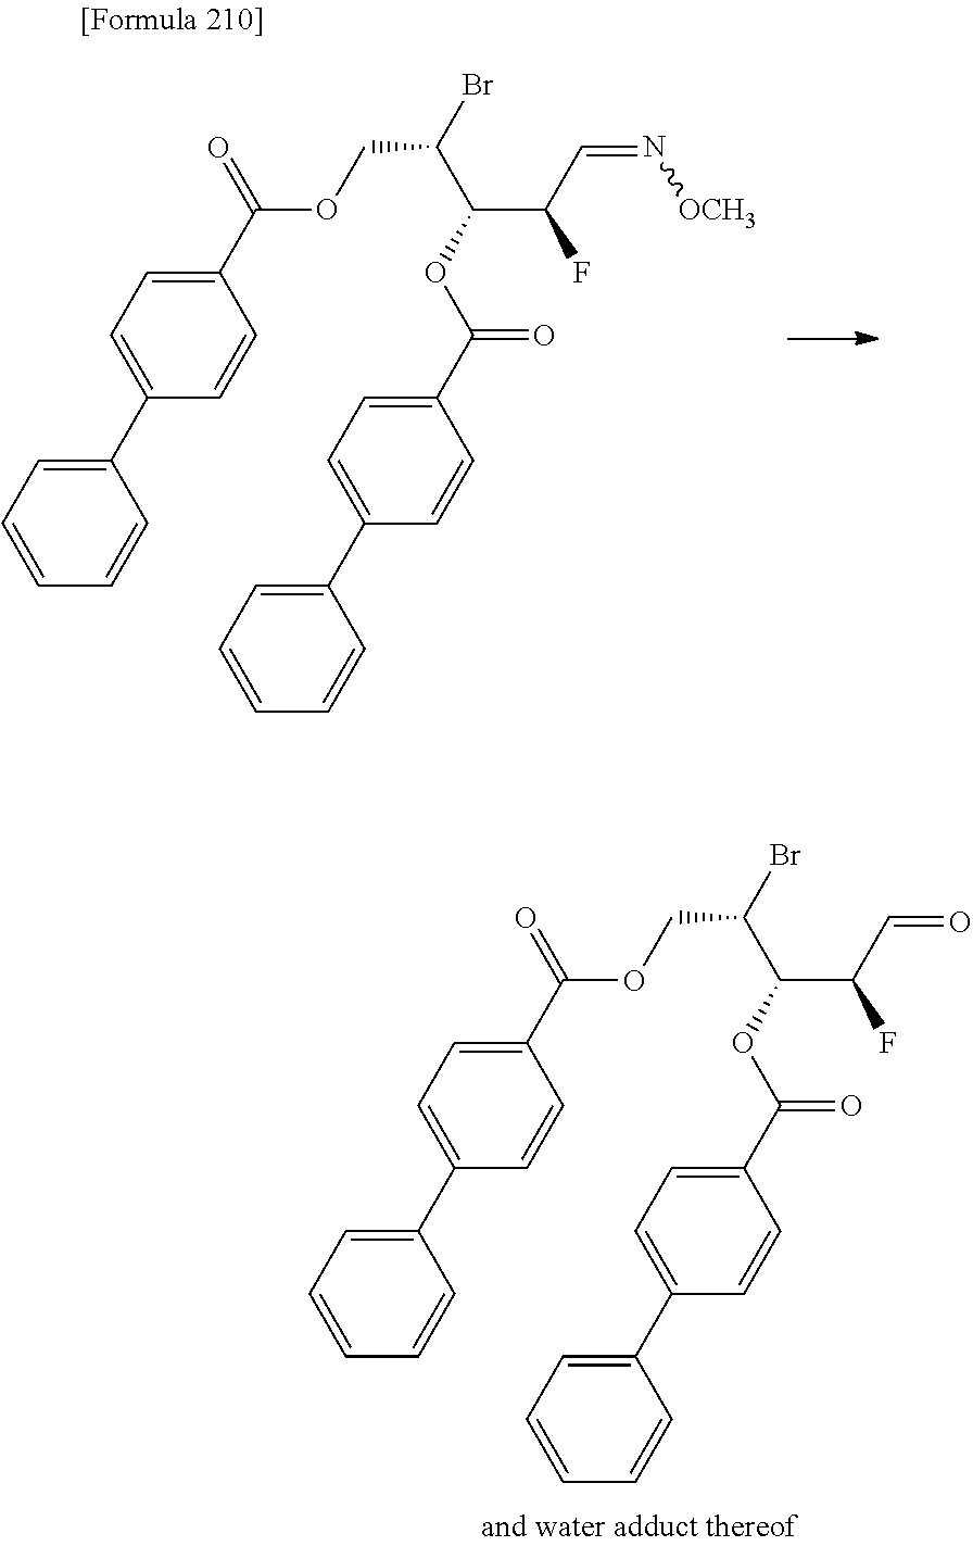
C(F)(C(OC(=O)C1=CC=C(C2=CC=CC=C2)C=C1)C(COC(=O)C1=CC=C(C2=CC=CC=C2)C=C1)Br)C=N[OCH3].C(F)(C(OC(=O)C1=CC=C(C2=CC=CC=C2)C=C1)C(COC(=O)C1=CC=C(C2=CC=CC=C2)C=C1)Br)C=O
